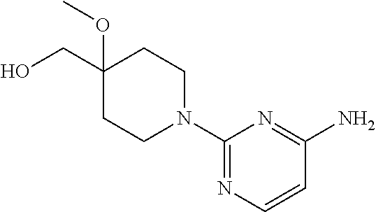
C1(CO)(OC)CCN(C2=NC=CC(N)=N2)CC1
